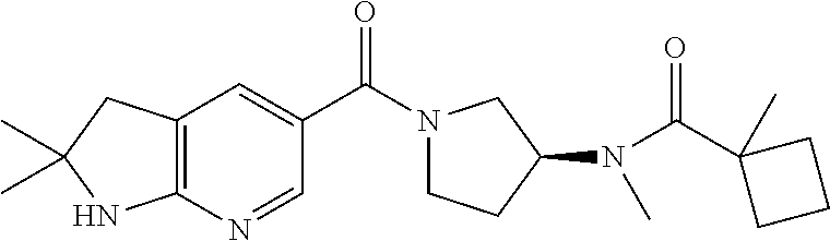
C12=C(N=CC(C(=O)N3CCC(N(C(C4(C)CCC4)=O)C)C3)=C1)NC(C)(C)C2
